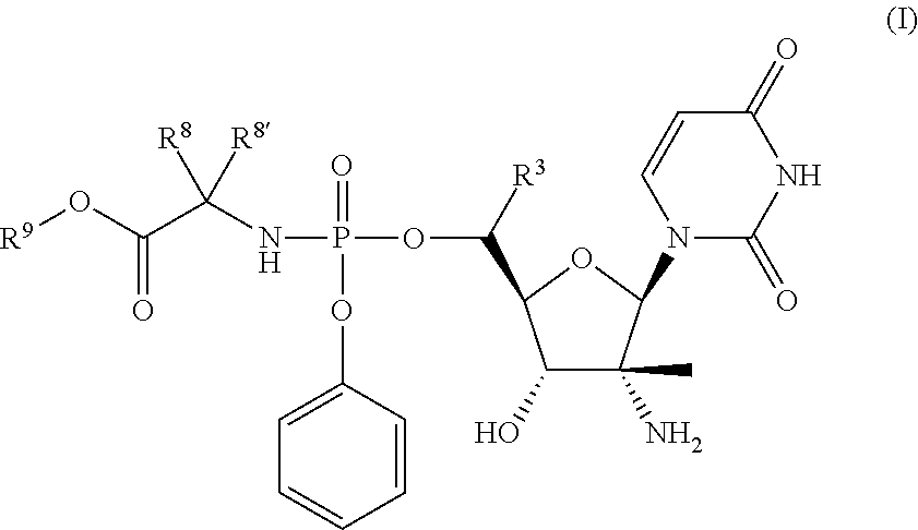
C1(O)C(C)(N)C(N2C(=O)NC(=O)C=C2)OC1C(OP(=O)(OC1=CC=CC=C1)NC(C(=O)O[R9])([R8])[R8])[R3]
